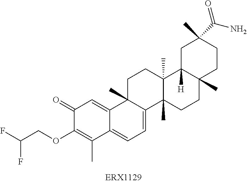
C1(=O)C(OCC(F)F)=C(C)C2=CC=C3C(C)(C2=C1)CCC1(C)C3(C)CCC2(C)C1([H])CC(C)(C(N)=O)CC2
